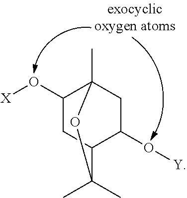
C1(O[X])CC2C(O[Y])CC1(C)OC2(C)C
